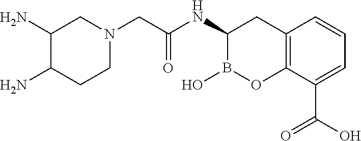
C1(N)C(N)CCN(CC(NC2B(O)OC3=C(C2)C=CC=C3C(O)=O)=O)C1
